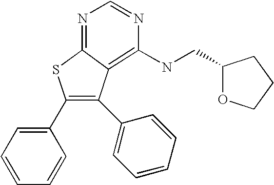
C1(C2=C(C3=CC=CC=C3)C3=C(NCC4OCCC4)N=CN=C3S2)=CC=CC=C1
